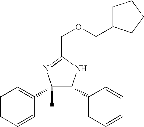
C1(C2=CC=CC=C2)(C)C(C2=CC=CC=C2)NC(COC(C)C2CCCC2)=N1
